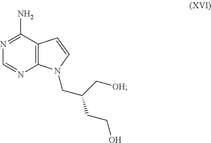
C12=C(C(N)=NC=N1)C=CN2CC(C[OH])CCO
